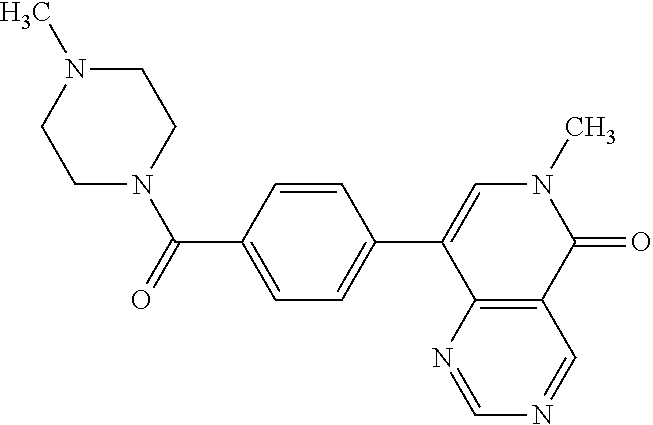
N1(C)CCN(C(=O)C2=CC=C(C3=CN(C)C(=O)C4=C3N=CN=C4)C=C2)CC1
